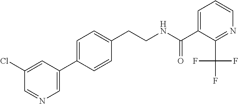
C(CNC(=O)C1=CC=CN=C1C(F)(F)F)C1=CC=C(C2=CN=CC(Cl)=C2)C=C1
